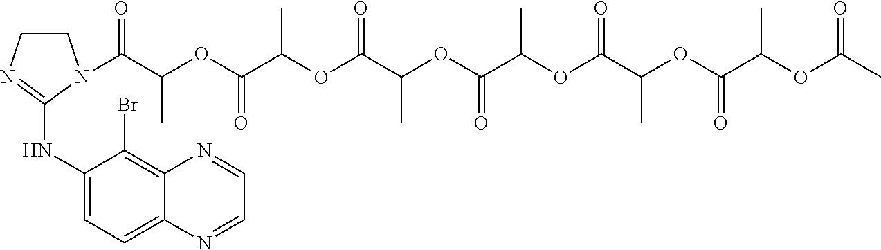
C1CN=C(NC2=CC=C3C(=C2Br)N=CC=N3)N1C(C(OC(C(OC(C(OC(C(OC(C(OC(C(OC(C)=O)C)=O)C)=O)C)=O)C)=O)C)=O)C)=O
